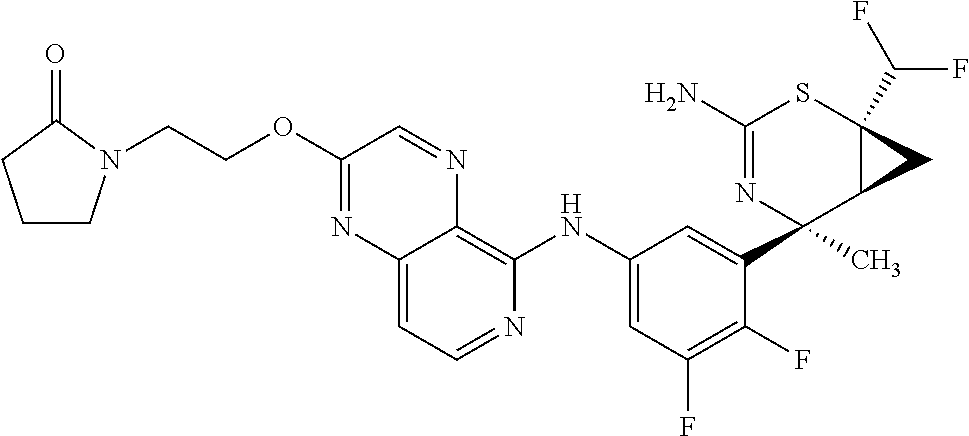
C12=CC=NC(NC3=CC(F)=C(F)C(C4(C)N=C(N)SC5(C(F)F)C4C5)=C3)=C1N=CC(OCCN1CCCC1=O)=N2
